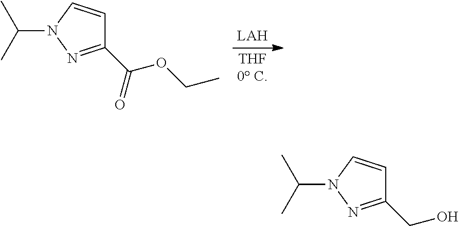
C1(C(=O)OCC)=NN(C(C)C)C=C1.C1(CO)=NN(C(C)C)C=C1
